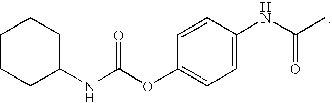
C1CCC(NC(OC2=CC=C(NC(C)=O)C=C2)=O)CC1
